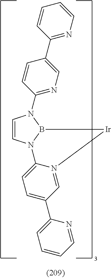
C1=CN2B(N1C1=NC=C(C3=NC=CC=C3)C=C1)[Ir]N1=CC(C3=CC=CC=N3)=CC=C21
